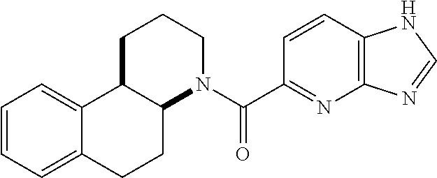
C12C(CCCN1C(C1=NC3=C(C=C1)NC=N3)=O)C1=CC=CC=C1CC2
